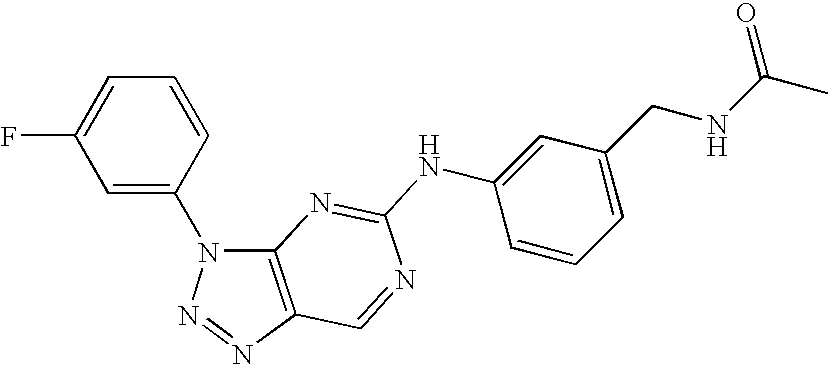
C1=C(N2C3=C(N=N2)C=NC(NC2=CC(CNC(C)=O)=CC=C2)=N3)C=CC=C1F
